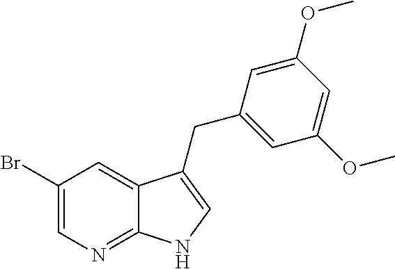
C1(Br)=CN=C2C(=C1)C(CC1=CC(OC)=CC(OC)=C1)=CN2
